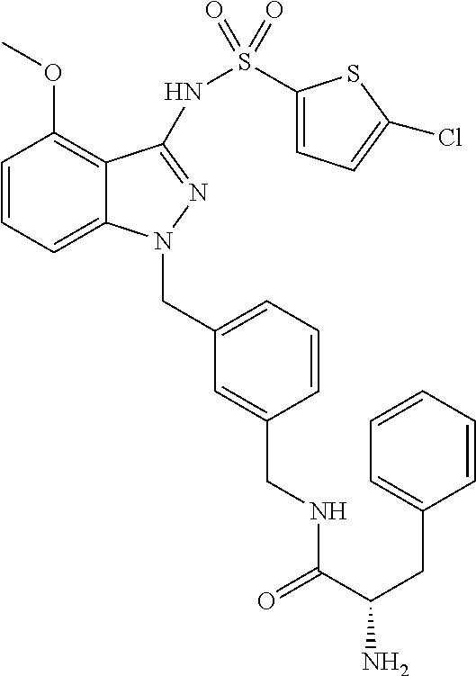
C1=CC=C2C(=C1OC)C(NS(C1=CC=C(Cl)S1)(=O)=O)=NN2CC1=CC=CC(CNC(C(N)CC2=CC=CC=C2)=O)=C1
